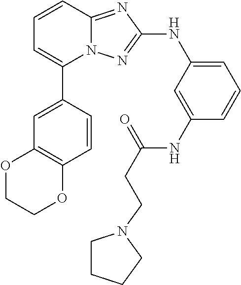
C1=CC2=NC(NC3=CC=CC(NC(CCN4CCCC4)=O)=C3)=NN2C(C2=CC3=C(C=C2)OCCO3)=C1
